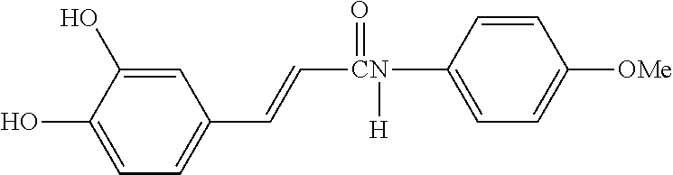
C1=C(O)C(O)=CC(C=C[CN](=O)([H])C2=CC=C([OMe])C=C2)=C1
